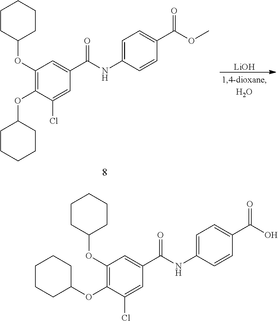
[LiOH].C1(OC2CCCCC2)=C(OC2CCCCC2)C(Cl)=CC(C(=O)NC2=CC=C(C(OC)=O)C=C2)=C1.C1(OC2CCCCC2)=C(OC2CCCCC2)C(Cl)=CC(C(=O)NC2=CC=C(C(O)=O)C=C2)=C1
